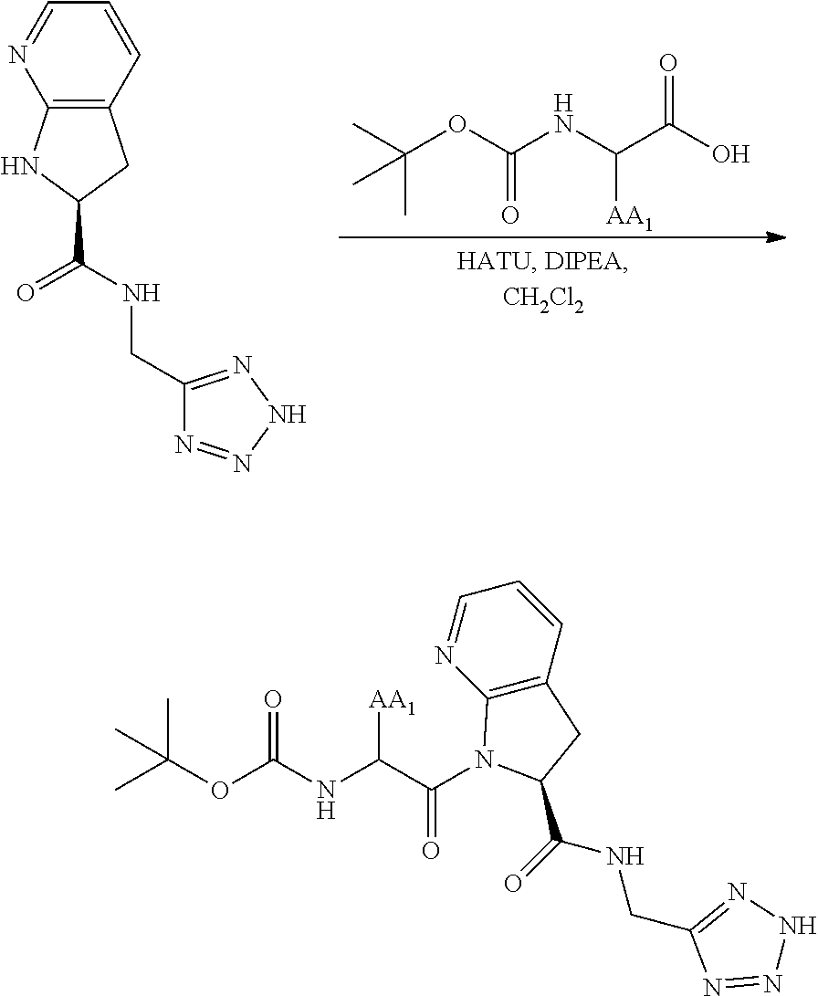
C(OC(NC(C(O)=O)[AA1])=O)(C)(C)C.C1=CC=NC2=C1CC(C(=O)NCC1=NNN=N1)N2.C1=CC=NC2=C1CC(C(=O)NCC1=NNN=N1)N2C(C(NC(OC(C)(C)C)=O)[AA1])=O
